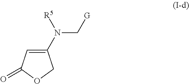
C1(N(C[G])[R5])=CC(=O)OC1
